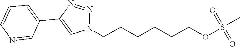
C(CCCCCOS(C)(=O)=O)N1N=NC(C2=CC=CN=C2)=C1
